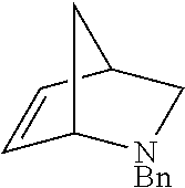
C1=CC2C[NBn]C1C2
